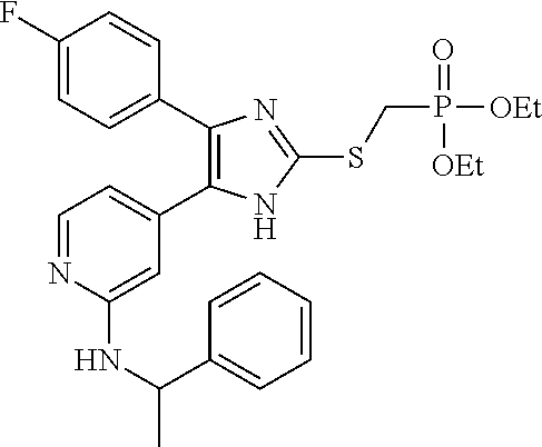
C1=C(C2=C(C3=CC=C(F)C=C3)N=C(SCP(=O)([OEt])[OEt])N2)C=C(NC(C)C2=CC=CC=C2)N=C1
